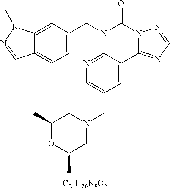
[C24H26N8O2].C12=CC=C(CN3C4=NC=C(CN5CC(C)OC(C)C5)C=C4C4=NC=NN4C3=O)C=C1N(C)N=C2
